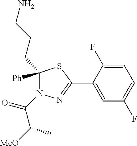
N1(C(C(C)[MeO])=O)N=C(C2=CC(F)=CC=C2F)SC1([Ph])CCCN
